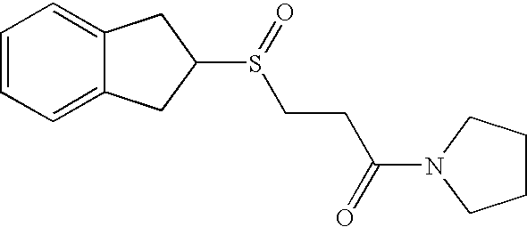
C1=CC=C2C(=C1)CC(S(CCC(N1CCCC1)=O)=O)C2
